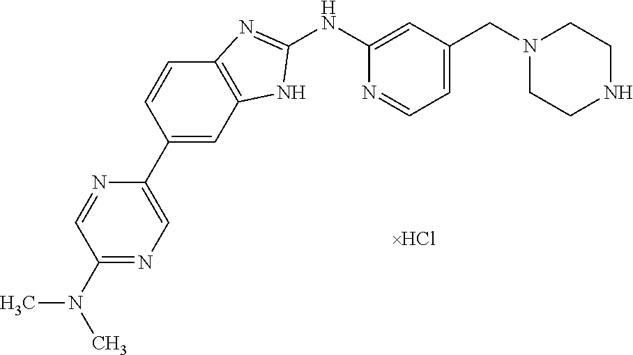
C1(N(C)C)=NC=C(C2=CC3=C(C=C2)N=C(NC2=CC(CN4CCNCC4)=CC=N2)N3)N=C1
